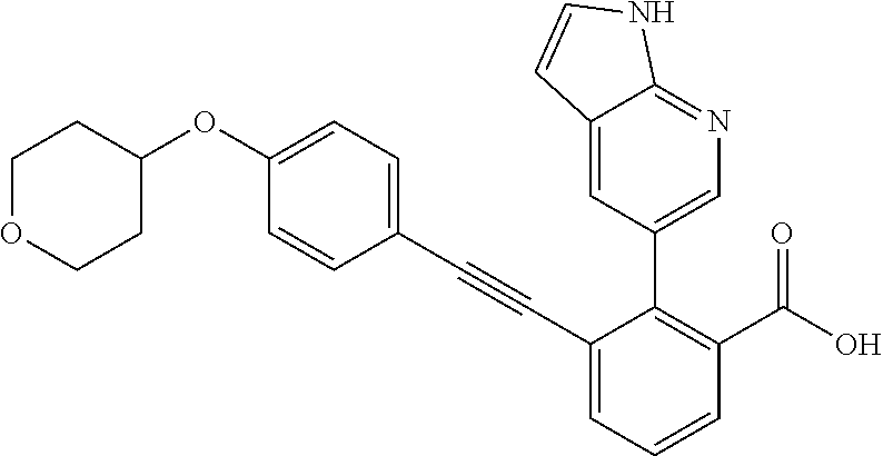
C1(C#CC2=CC=C(OC3CCOCC3)C=C2)=CC=CC(C(O)=O)=C1C1=CN=C2C(=C1)C=CN2
